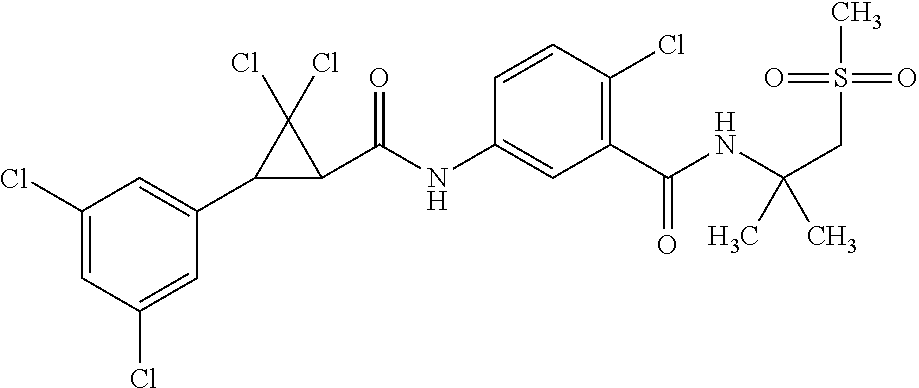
C1(Cl)=CC(Cl)=CC(C2C(C(NC3=CC(C(NC(CS(C)(=O)=O)(C)C)=O)=C(Cl)C=C3)=O)C2(Cl)Cl)=C1
